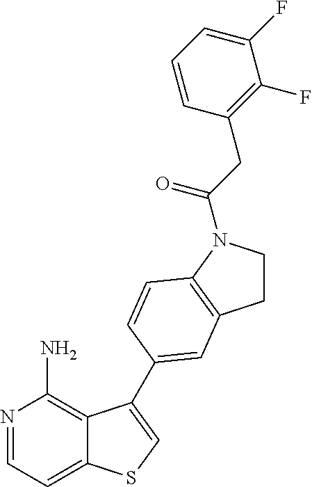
C1=NC(N)=C2C(=C1)SC=C2C1=CC2=C(C=C1)N(C(CC1=C(F)C(F)=CC=C1)=O)CC2
